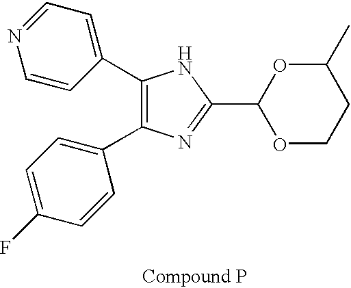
C1(C2=CC=NC=C2)=C(C2=CC=C(F)C=C2)N=C(C2OCCC(C)O2)N1
